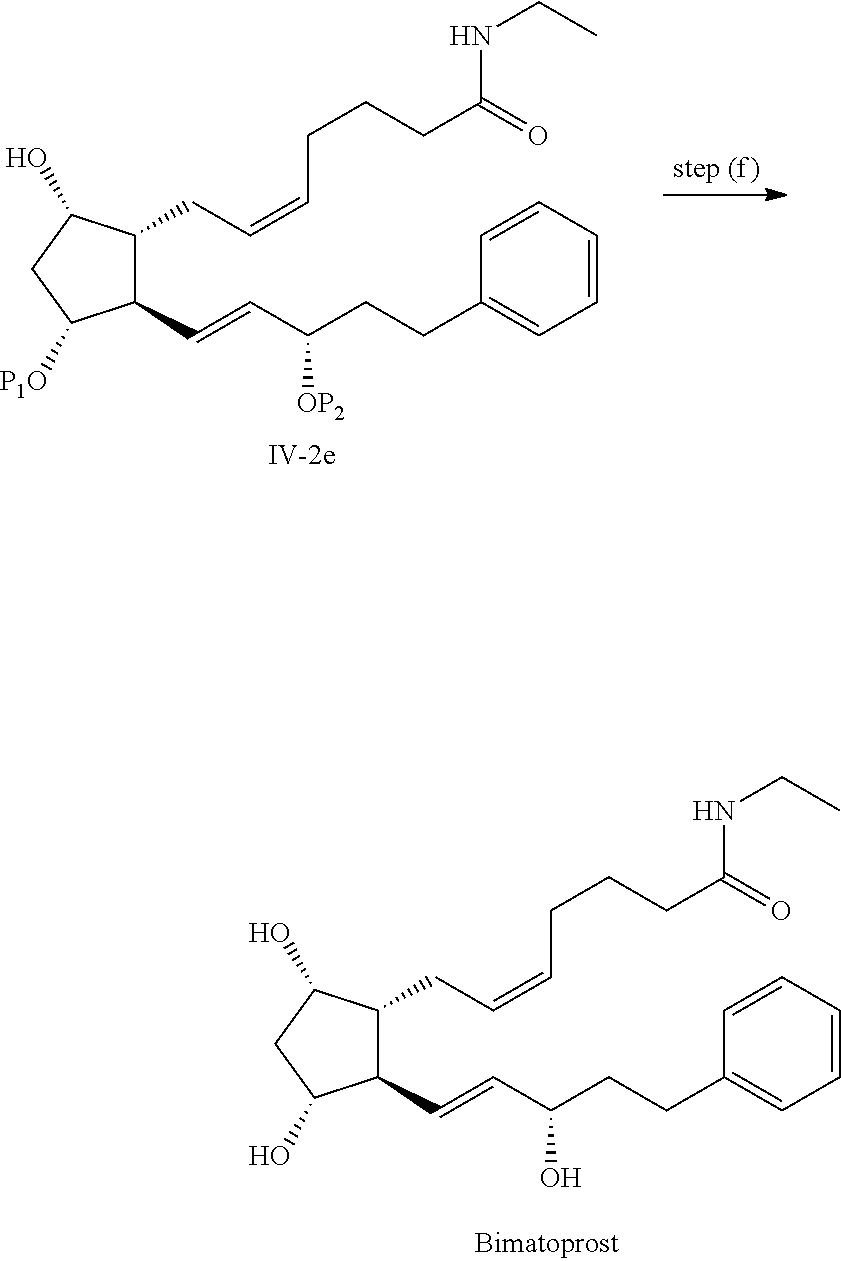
C1(CC=CCCCC(NCC)=O)C(O)CC(O)C1C=CC(CCC1=CC=CC=C1)O.C1(CC=CCCCC(NCC)=O)C(O)CC([P1O])C1C=CC(CCC1=CC=CC=C1)[OP2]
